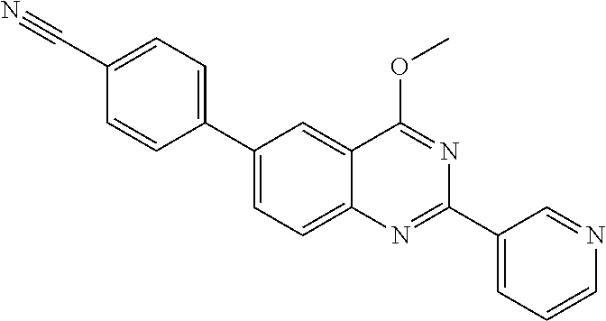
C1(C2=CC=C(C#N)C=C2)=CC=C2C(=C1)C(OC)=NC(C1=CC=CN=C1)=N2
